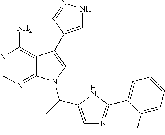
N1=CN=C2C(=C1N)C(C1=CNN=C1)=CN2C(C1=CN=C(C2=CC=CC=C2F)N1)C
